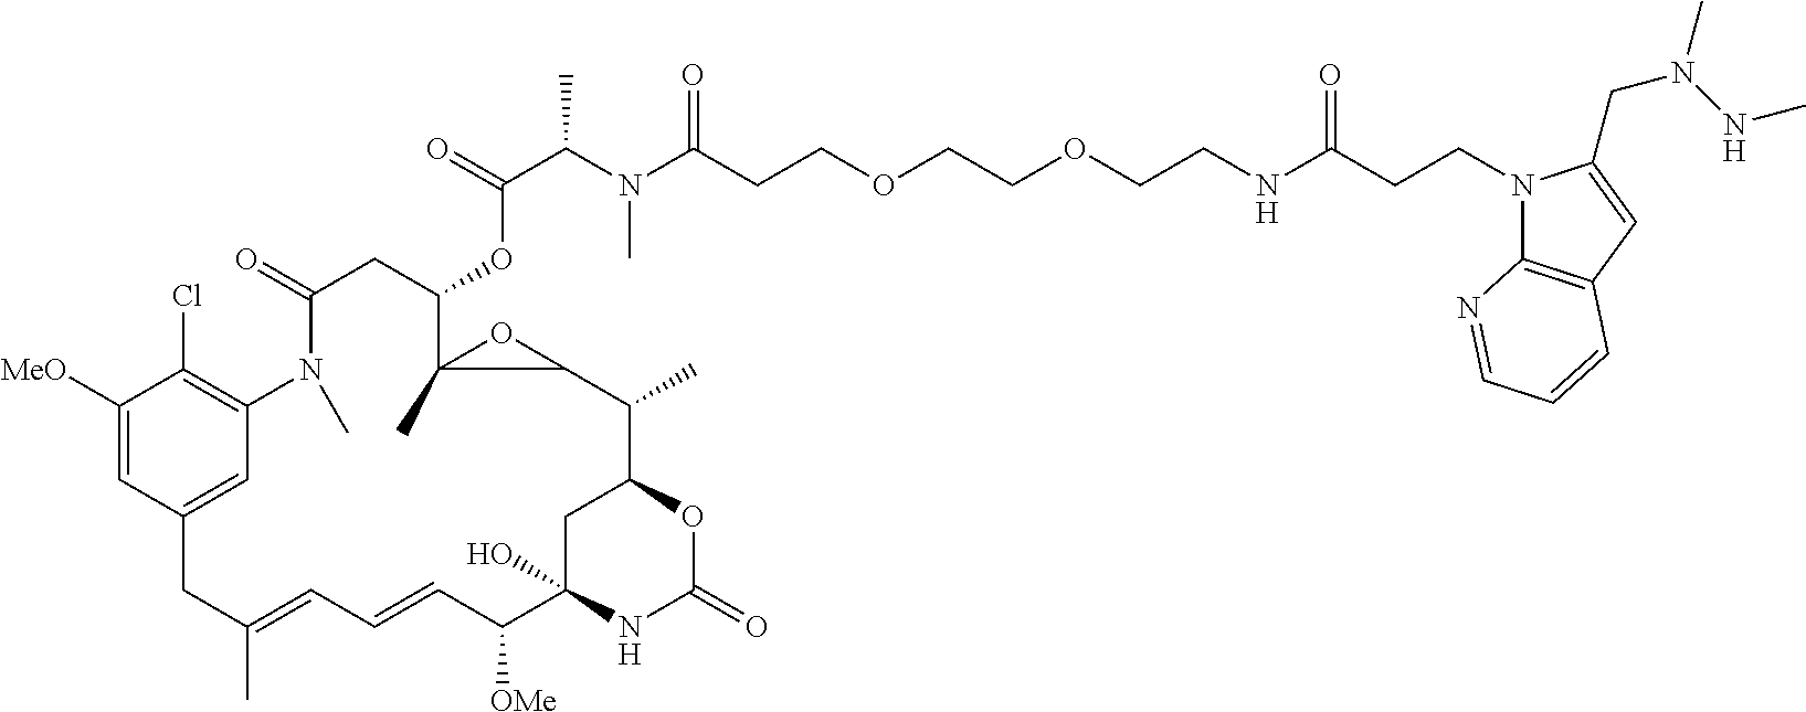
C1([MeO])=CC2=CC(=C1Cl)N(C)C(=O)CC(OC(=O)C(C)N(C)C(=O)CCOCCOCCNC(CCN1C3=C(C=C1CN(C)NC)C=CC=N3)=O)C1(C)C(C(C)C3OC(=O)NC(O)(C([OMe])C=CC=C(C)C2)C3)O1
